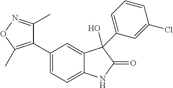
C1(C2=CC=C3C(=C2)C(O)(C2=CC=CC(Cl)=C2)C(=O)N3)=C(C)ON=C1C
